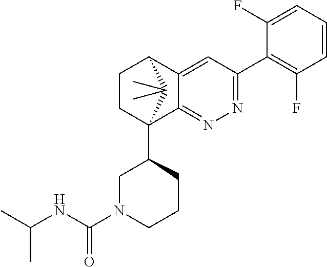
C1(F)=CC=CC(F)=C1C1=NN=C2C(=C1)C1CCC2(C2CN(C(NC(C)C)=O)CCC2)C1(C)C
